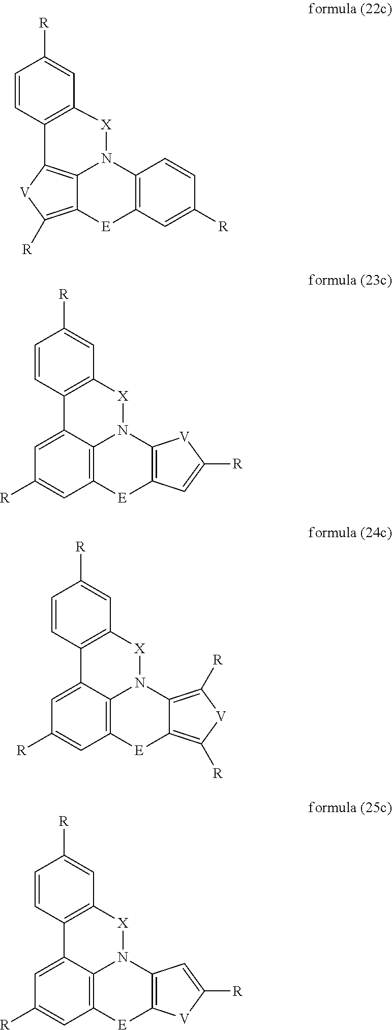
C12=C([R])[V]C3=C1N(C1=C([E]2)C=C([R])C=C1)[X]C1=C3C=CC([R])=C1.C12=C3N(C4=C([E]1)C=C([R])[V]4)[X]C1=C(C=CC([R])=C1)C3=CC([R])=C2.C12=C3N(C4=C([R])[V]C([R])=C4[E]1)[X]C1=C(C=CC([R])=C1)C3=CC([R])=C2.C12=C3N(C4=C([E]1)[V]C([R])=C4)[X]C1=C(C=CC([R])=C1)C3=CC([R])=C2
